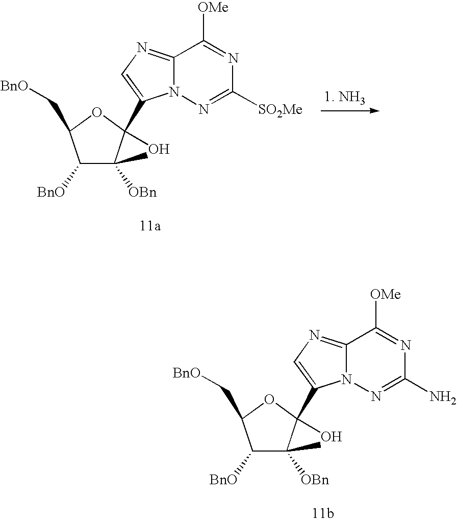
C1([BnO])C([OBn])(C)C(O)(C2=CN=C3N2N=C(N)N=C3[OMe])OC1C[BnO].C1([BnO])C([OBn])(C)C(O)(C2=CN=C3N2N=C([SO2Me])N=C3[OMe])OC1C[BnO]
